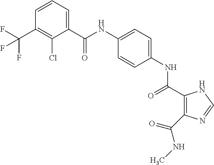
C(NC1=CC=C(NC(=O)C2=C(C(NC)=O)N=CN2)C=C1)(=O)C1=CC=CC(C(F)(F)F)=C1Cl
